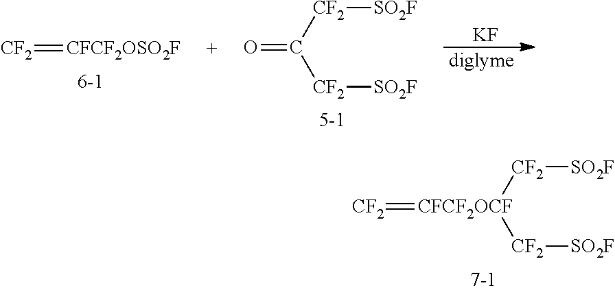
[CF2]=[CFCF2OCF]([CF2][SO2F])[CF2][SO2F].O=C([CF2][SO2F])[CF2][SO2F].[CF2]=[CFCF2OSO2F].[KF].[diglyme]
